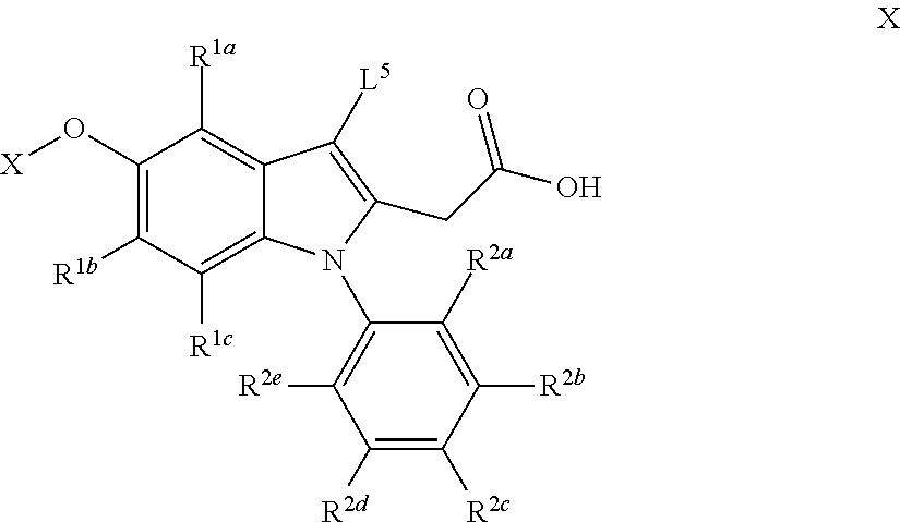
C1(O[X])=C([R1b])C([R1c])=C2C(=C1[R1a])C([L5])=C(CC(O)=O)N2C1=C([R2e])C([R2d])=C([R2c])C([R2b])=C1[R2a]
